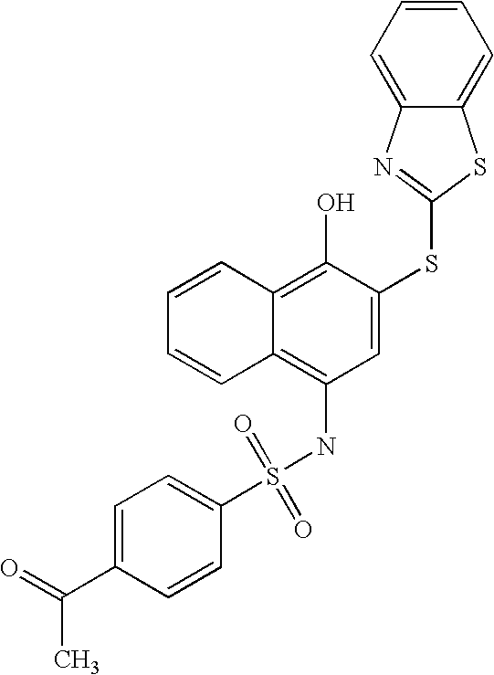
C1=CC=CC2=C(O)C(SC3=NC4=CC=CC=C4S3)=CC(NS(C3=CC=C(C(=O)C)C=C3)(=O)=O)=C12
